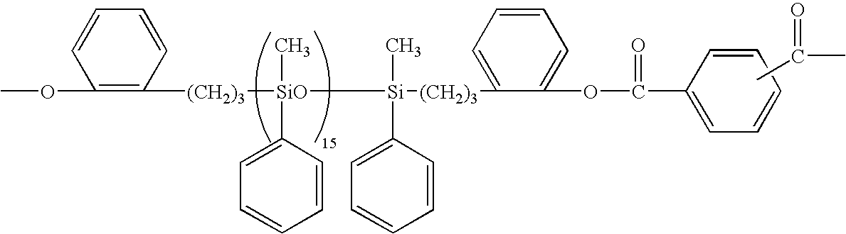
CC(C)=O.COC1=C([(CH2)3][SiO](C)(C2=CC=CC=C2)[Si](C)(C2=CC=CC=C2)[(CH2)3]C2=CC=CC=C2OC(=O)C2=CC=CC=C2)C=CC=C1
